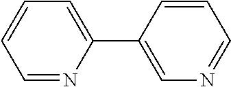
C1(C2=CN=CC=C2)=CC=CC=N1
